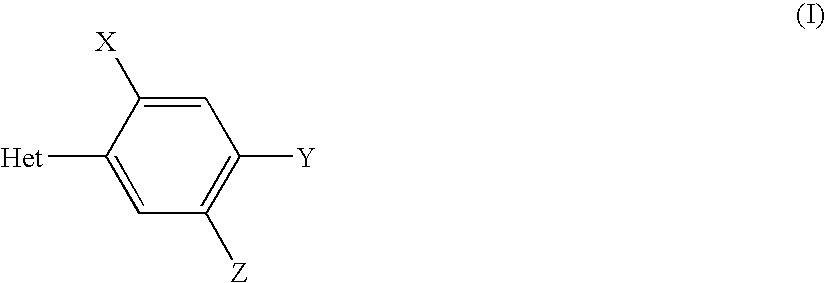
C1([Y])=C([Z])C=C([Het])C([X])=C1
